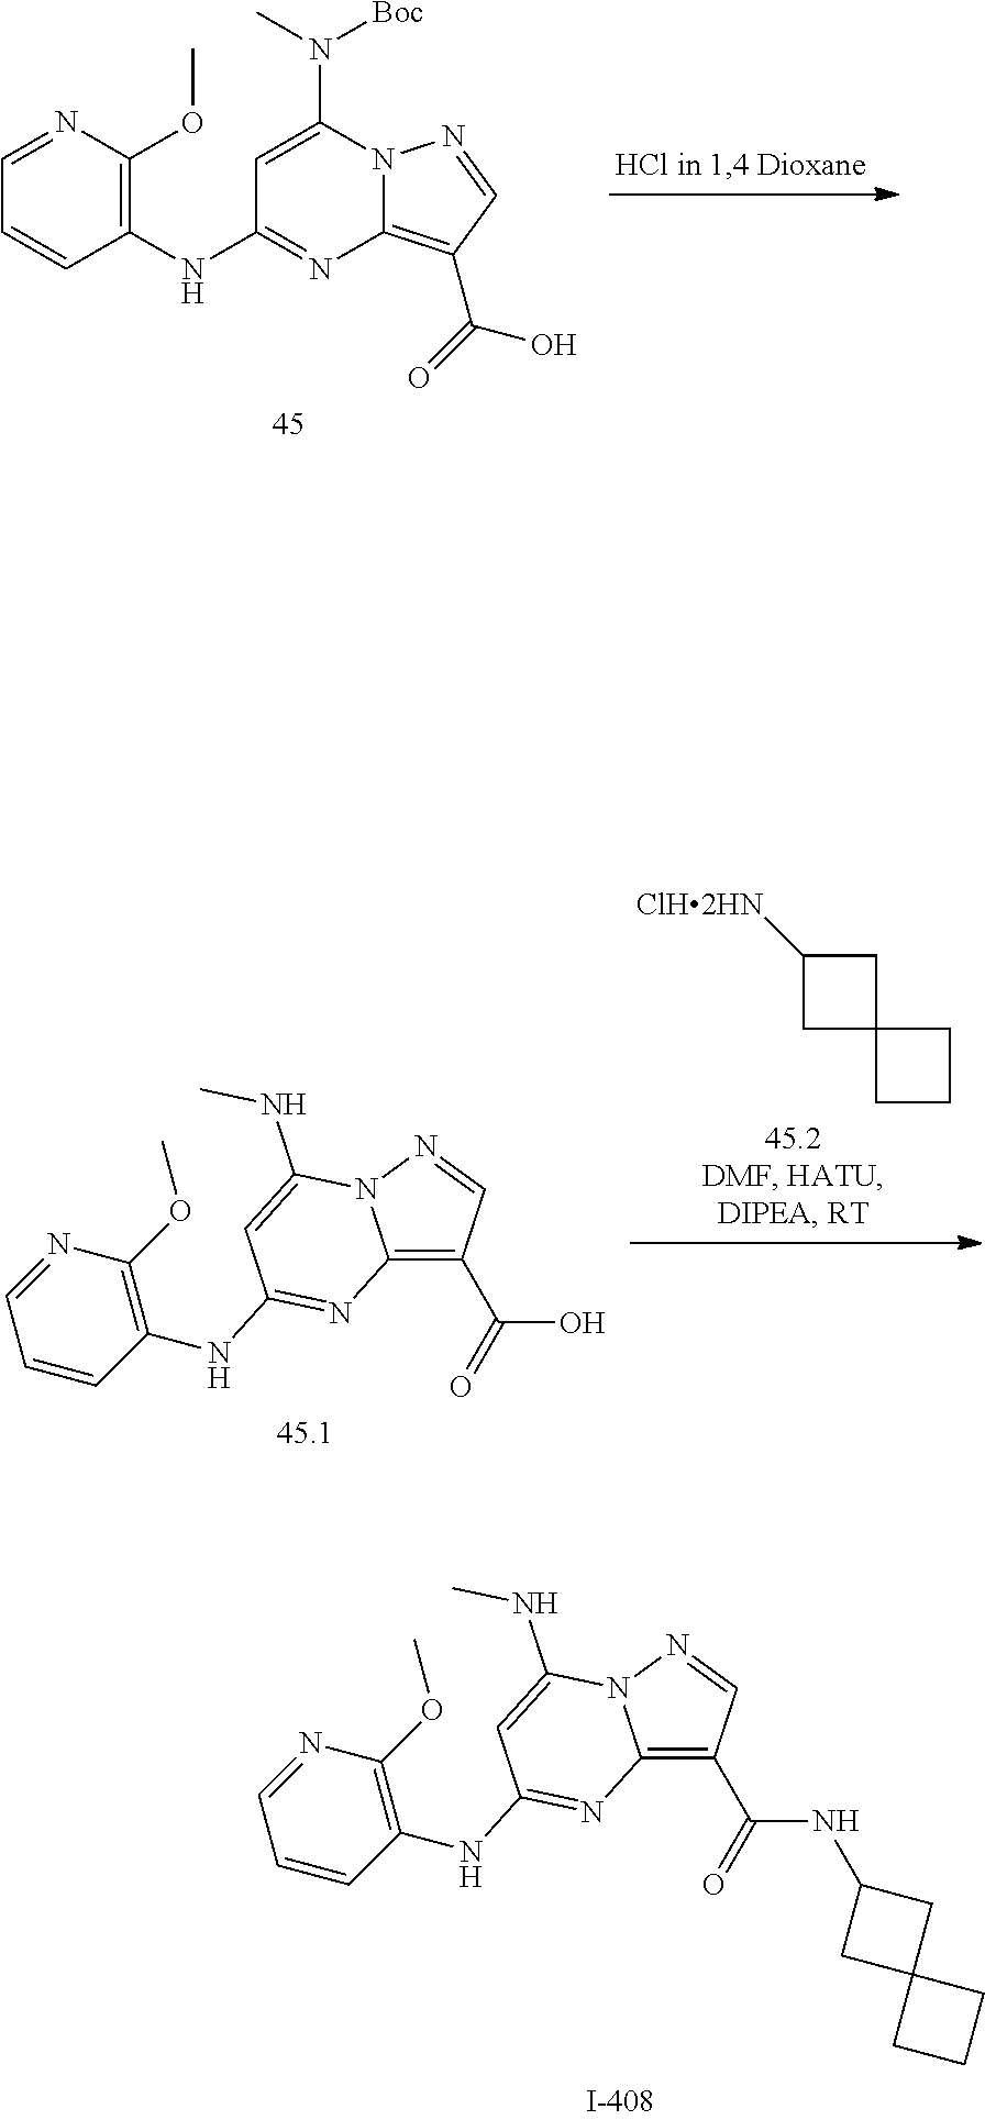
C1(NC2=NC3=C(C(=O)O)C=NN3C(N(C)[Boc])=C2)=C(OC)N=CC=C1.C1CCC12CC([ClH2HN])C2.C12=C(C(=O)O)C=NN1C(NC)=CC(NC1=C(OC)N=CC=C1)=N2.C12=C(C(=O)NC3CC4(C3)CCC4)C=NN1C(NC)=CC(NC1=C(OC)N=CC=C1)=N2
